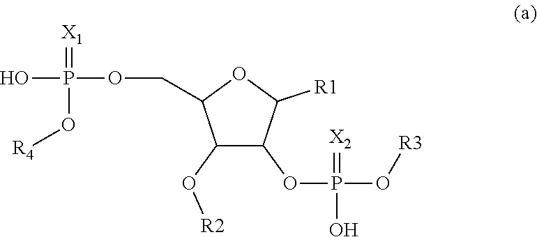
C1(O[R2])C(OP(O[R3])(=[X2])O)C([R1])OC1COP(=[X1])(O[R4])O
